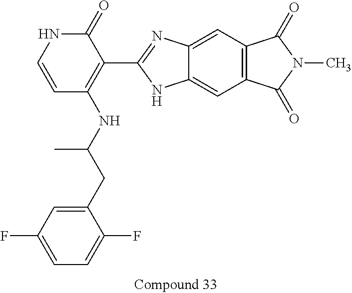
C12=C(C=C3C(=C1)NC(C1=C(NC(CC4=CC(F)=CC=C4F)C)C=CNC1=O)=N3)C(=O)N(C)C2=O
